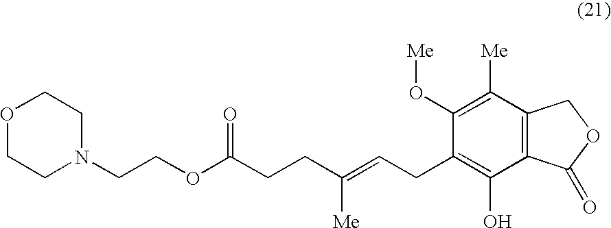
C12=C(C([Me])=C(O[Me])C(CC=C([Me])CCC(OCCN3CCOCC3)=O)=C1O)COC2=O
